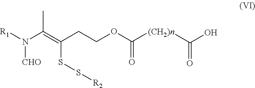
[R1]N([CHO])C(C)=C(SS[R2])CCOC(=O)[(CH2)n]C(=O)O
